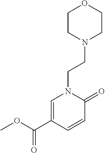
C1CN(CCN2C=C(C(OC)=O)C=CC2=O)CCO1
